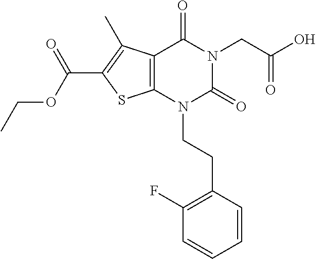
C12=C(N(CCC3=C(F)C=CC=C3)C(=O)N(CC(O)=O)C1=O)SC(C(OCC)=O)=C2C
